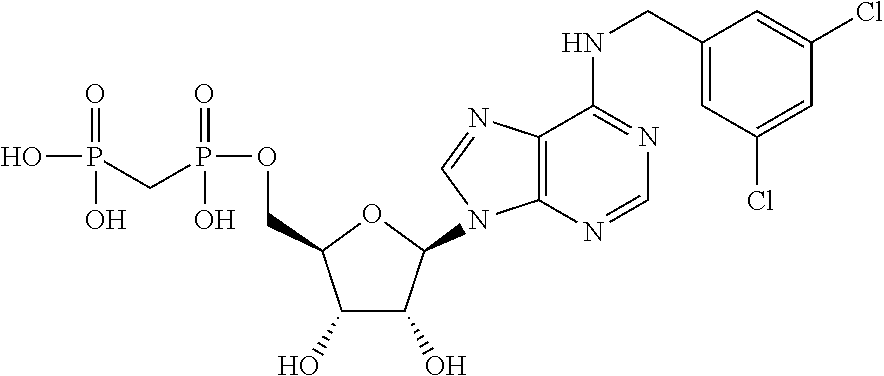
C1(O)C(O)C(N2C3=C(C(NCC4=CC(Cl)=CC(Cl)=C4)=NC=N3)N=C2)OC1COP(=O)(O)CP(=O)(O)O
